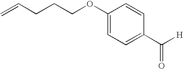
C=CCCCOC1=CC=C(C([H])=O)C=C1
